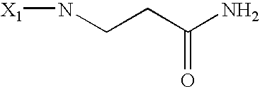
[X1]NCCC(N)=O
